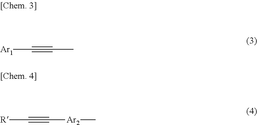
C(#CC)[Ar1].C(#C[Ar2]C)[R]
